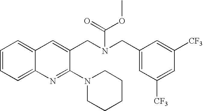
C1=CC=C2C(=C1)C=C(CN(CC1=CC([CF3])=CC([CF3])=C1)C(=O)OC)C(N1CCCCC1)=N2
